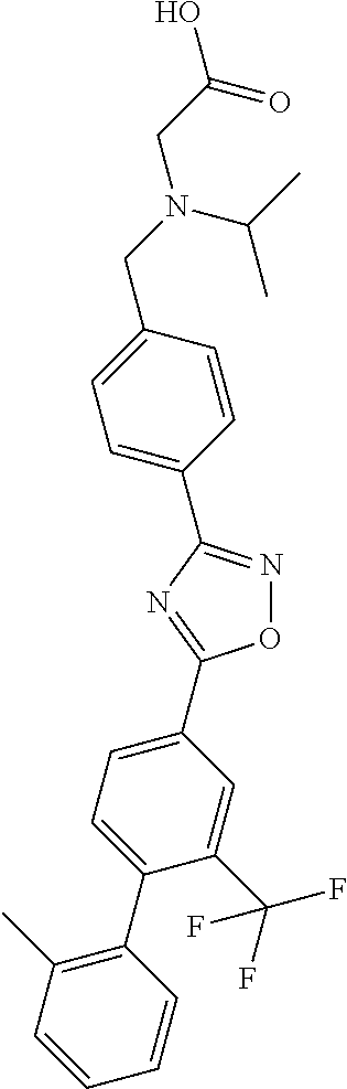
O1N=C(C2=CC=C(CN(CC(O)=O)C(C)C)C=C2)N=C1C1=CC=C(C2=C(C)C=CC=C2)C(C(F)(F)F)=C1
